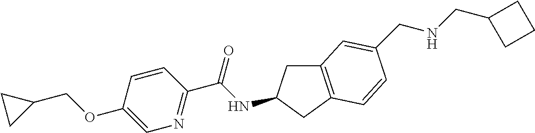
C1(OCC2CC2)=CN=C(C(NC2CC3=C(C2)C=CC(CNCC2CCC2)=C3)=O)C=C1
